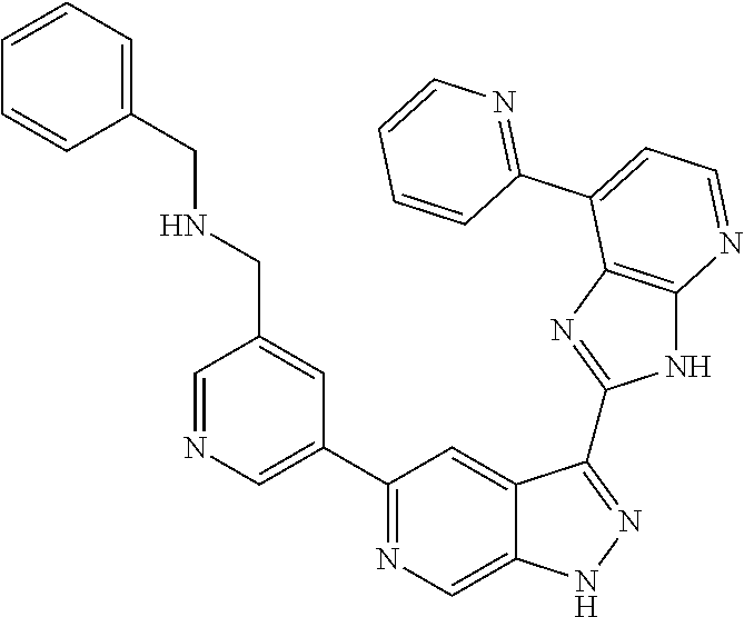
C1=NC=C(C2=NC=C3C(=C2)C(C2=NC4=C(N2)N=CC=C4C2=NC=CC=C2)=NN3)C=C1CNCC1=CC=CC=C1
